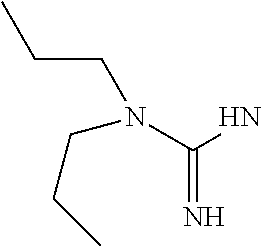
N(C(N)=N)(CCC)CCC
